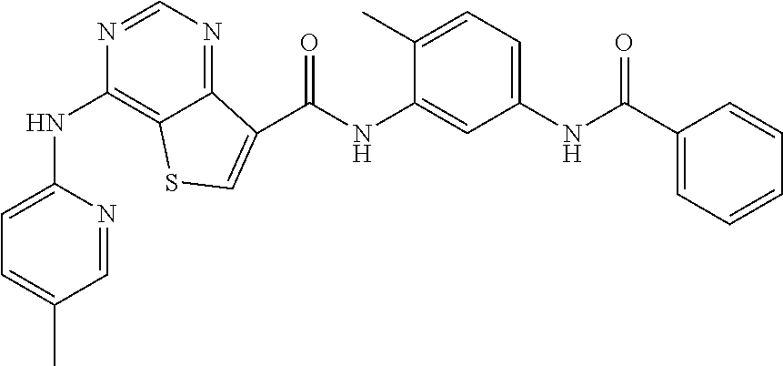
C1=NC(NC2=CC=C(C)C=N2)=C2C(=N1)C(C(NC1=CC(NC(C3=CC=CC=C3)=O)=CC=C1C)=O)=CS2
